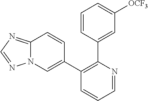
C1=CC(C2=C(C3=CN4C(=NC=N4)C=C3)C=CC=N2)=CC([OCF3])=C1
